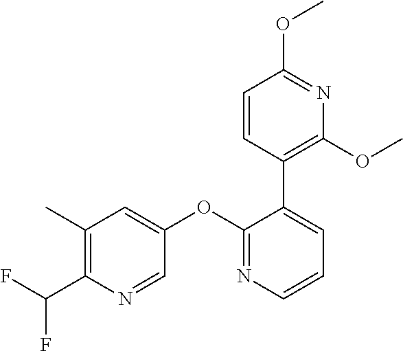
C1(C)=C(C(F)F)N=CC(OC2=NC=CC=C2C2=C(OC)N=C(OC)C=C2)=C1
